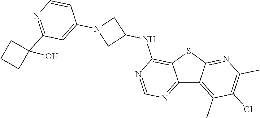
C12=NC=NC(NC3CN(C4=CC(C5(O)CCC5)=NC=C4)C3)=C1SC1=NC(C)=C(Cl)C(C)=C21
